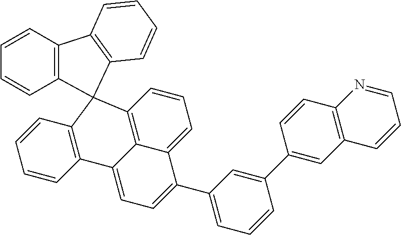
C12=C(C=CC=C1)C1=C(C=CC=C1)C21C2=C3C(=CC=C2)C(C2=CC=CC(C4=CC5=C(C=C4)N=CC=C5)=C2)=CC=C3C2=C1C=CC=C2
